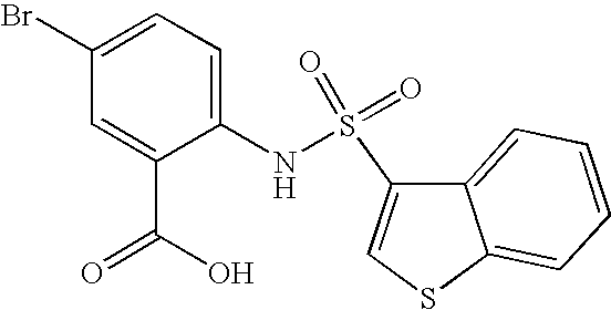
C1=C(Br)C=C(C(O)=O)C(NS(C2=CSC3=CC=CC=C23)(=O)=O)=C1
